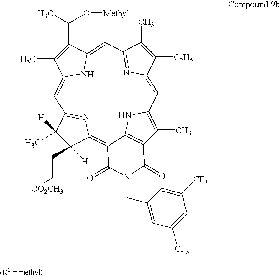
C1=C2N=C(C=C3NC(=CC4=NC(=C5C6=C(C(C)=C1N6)C(=O)N(CC1=CC([CF3])=CC([CF3])=C1)C5=O)C([H])(CC[CO2CH3])C4([H])C)C(C)=C3C(C)O[Methyl])C(C)=C2[C2H5]
